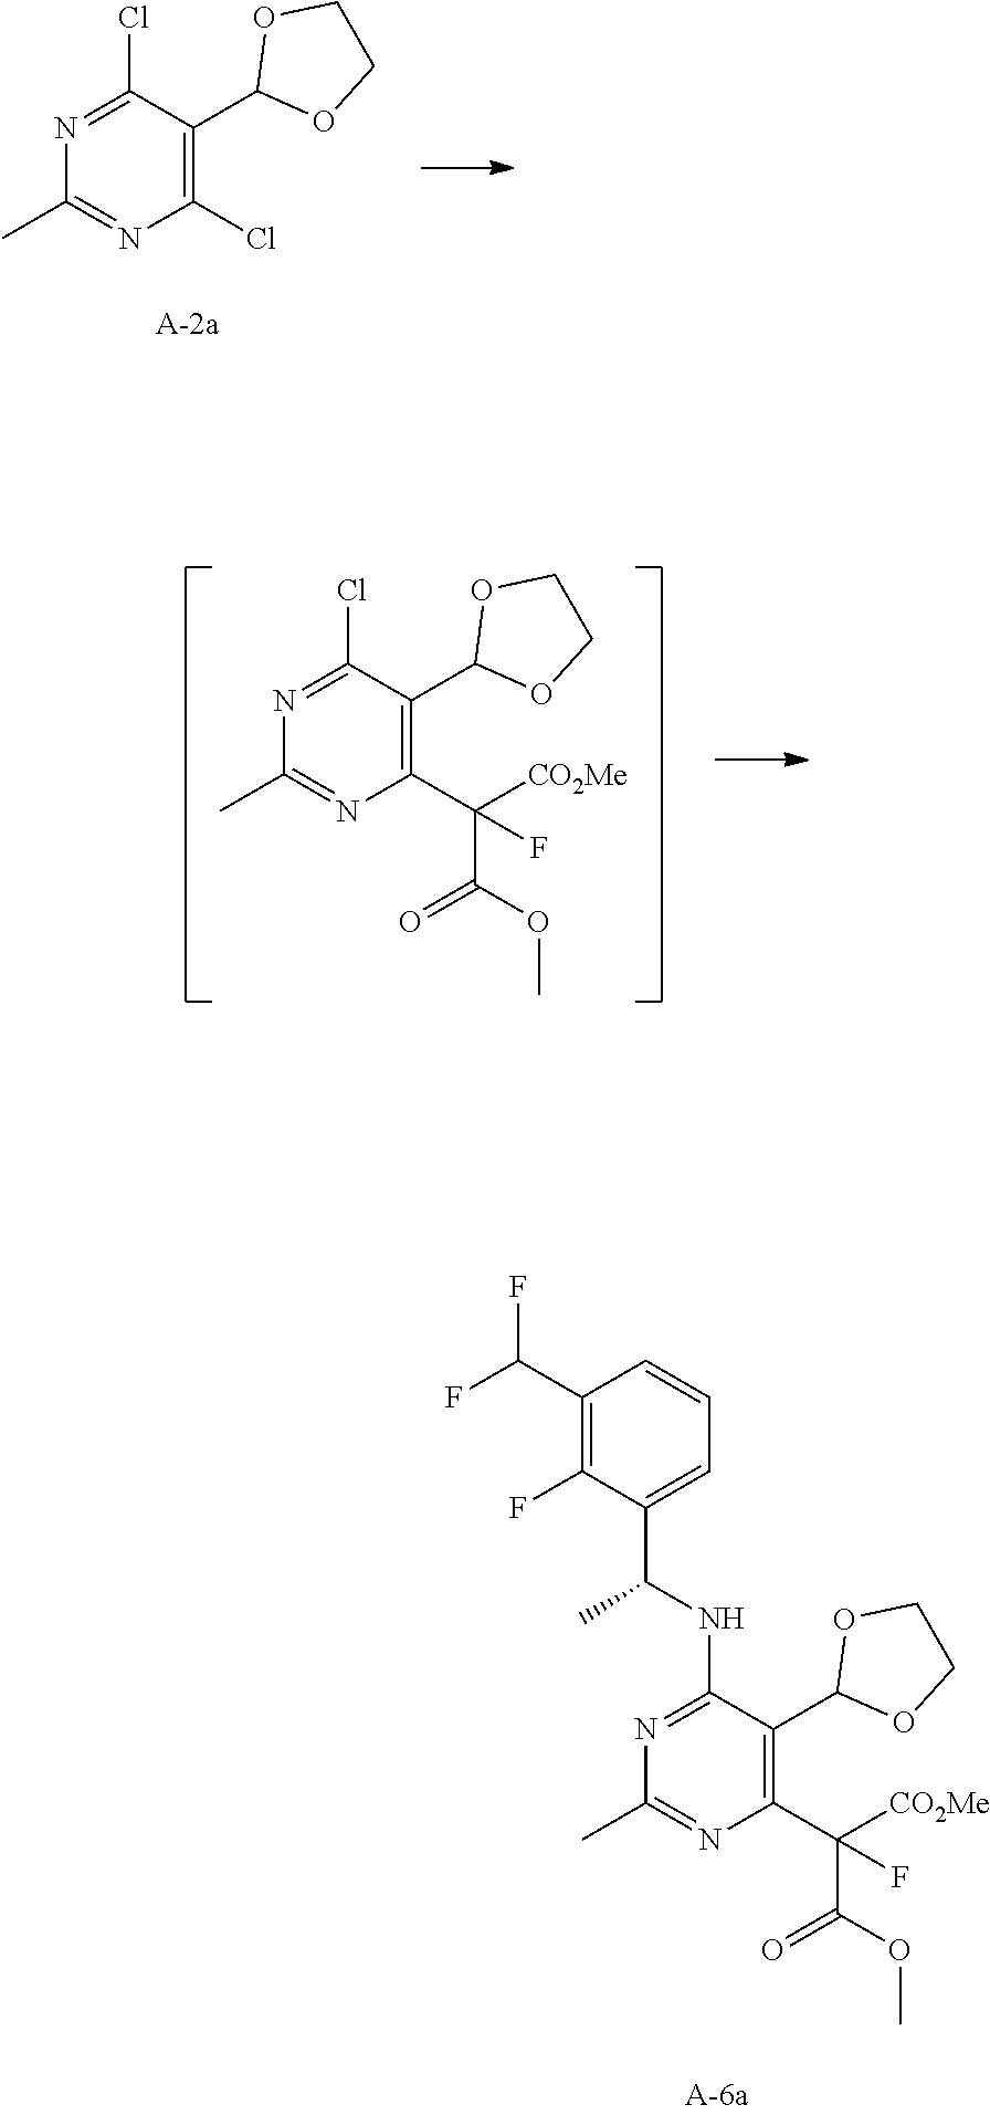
C1(Cl)=NC(C)=NC(Cl)=C1C1OCCO1.C1(Cl)=NC(C)=NC(C([CO2Me])(C(OC)=O)F)=C1C1OCCO1.C1(NC(C2=CC=CC(C(F)F)=C2F)C)=NC(C)=NC(C([CO2Me])(C(OC)=O)F)=C1C1OCCO1
